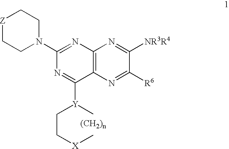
[Z]1CCN(C2=NC3=C(C([Y](CC[X]C)C)=N2)N=C([R6])C([NR3R4])=N3)CC1
